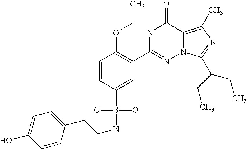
C1=CC(S(NCCC2=CC=C(O)C=C2)(=O)=O)=CC(C2=NN3C(=C(C)N=C3C(CC)CC)C(=O)N2)=C1OCC
